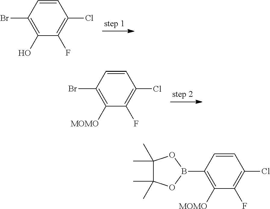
C1=CC(Br)=C(O)C(F)=C1Cl.C1=CC(Br)=C([MOMO])C(F)=C1Cl.C1=CC(B2OC(C)(C)C(C)(C)O2)=C([MOMO])C(F)=C1Cl
